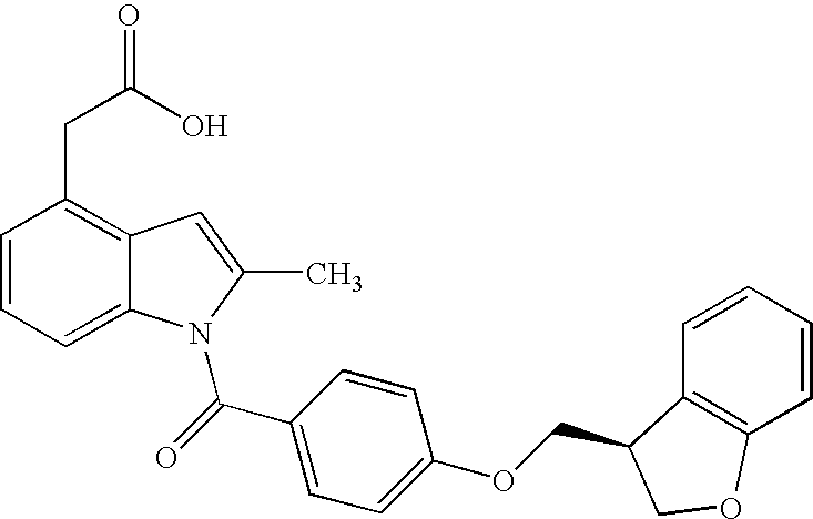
C1=CC=C2C(=C1CC(O)=O)C=C(C)N2C(C1=CC=C(OCC2C3=C(C=CC=C3)OC2)C=C1)=O
